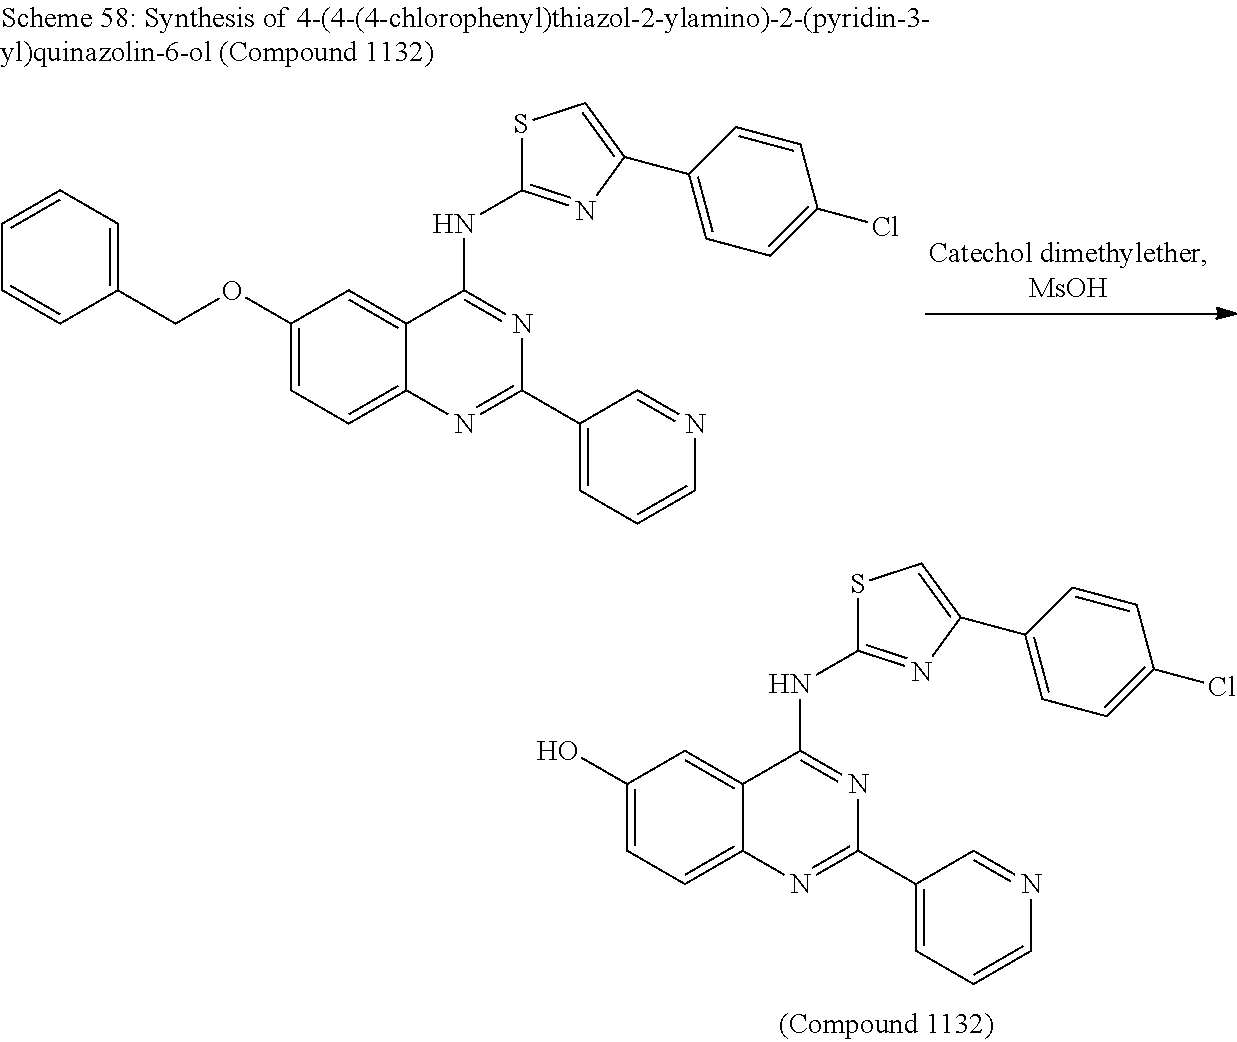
C1(OCC2=CC=CC=C2)=CC=C2C(=C1)C(NC1=NC(C3=CC=C(Cl)C=C3)=CS1)=NC(C1=CC=CN=C1)=N2.C1(O)=CC=C2C(=C1)C(NC1=NC(C3=CC=C(Cl)C=C3)=CS1)=NC(C1=CC=CN=C1)=N2
